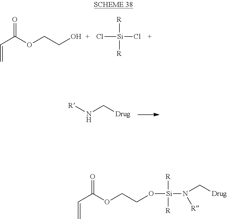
C(=C)C(OCCO)=O.Cl[Si]([R])([R])Cl.[R]NC[Drug].C(=C)C(OCCO[Si]([R])([R])N(C[Drug])[R])=O
